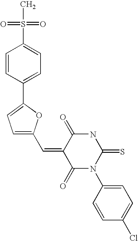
C1=C(C=C2C(=O)N(C3=CC=C(Cl)C=C3)C(=S)NC2=O)OC(C2=CC=C(S(=O)(=O)C)C=C2)=C1
